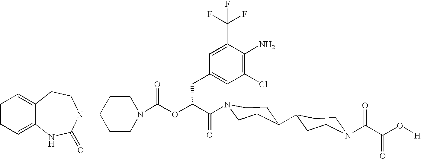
C12=CC=CC=C1NC(=O)N(C1CCN(C(=O)OC(C(=O)N3CCC(C4CCN(C(C(O[H])=O)=O)CC4)CC3)CC3=CC(Cl)=C(N)C(C(F)(F)F)=C3)CC1)CC2
